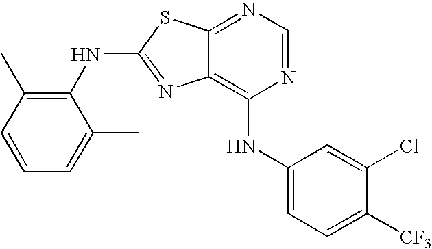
N1=CN=C2C(=C1NC1=CC=C([CF3])C(Cl)=C1)N=C(NC1=C(C)C=CC=C1C)S2
